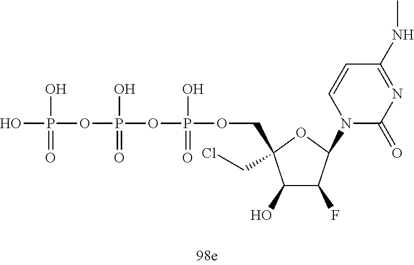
OP(O)(=O)OP(O)(=O)OP(O)(=O)OCC1(CCl)C(O)C(F)C(N2C(=O)N=C(NC)C=C2)O1
